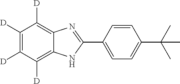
C1([D])=C([D])C([D])=C2C(=C1[D])N=C(C1=CC=C(C(C)(C)C)C=C1)N2
